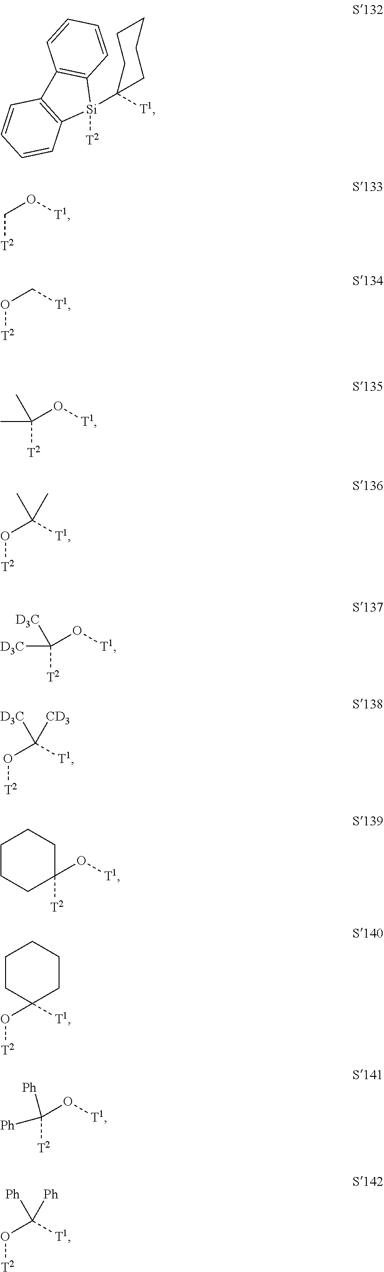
[T2][Si]1(C2([T1])CCCCC2)C2=C(C3=C1C=CC=C3)C=CC=C2.[T2]CO[T1].[T2]OC[T1].[T2]C(O[T1])(C)C.[T2]OC([T1])(C)C.[T2]C(O[T1])([D3C])[D3C].[T2]OC([T1])([CD3])[D3C].[T2]C1(O[T1])CCCCC1.[T2]OC1([T1])CCCCC1.[T2]C(O[T1])([Ph])[Ph].[T2]OC([T1])([Ph])[Ph]
